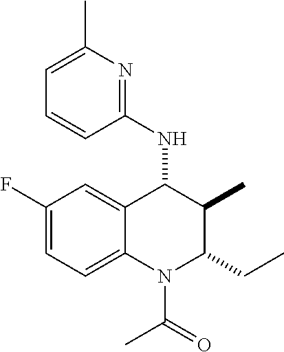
C1(F)=CC=C2C(=C1)C(NC1=NC(C)=CC=C1)C(C)C(CC)N2C(C)=O
